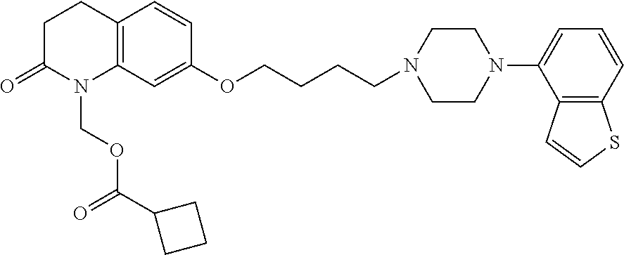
C12=C(C=C(OCCCCN3CCN(C4=CC=CC5=C4C=CS5)CC3)C=C1)N(COC(C1CCC1)=O)C(=O)CC2
